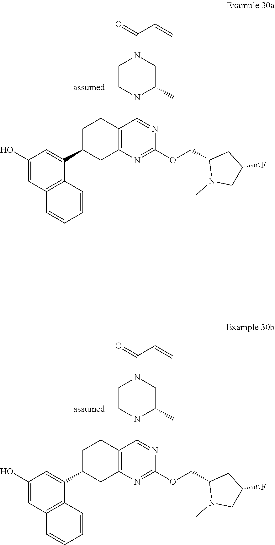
C1(O)=CC2=C(C(C3CC4=C(CC3)C(N3C(C)CN(C(=O)C=C)CC3)=NC(OCC3N(C)CC(F)C3)=N4)=C1)C=CC=C2.C1(O)=CC2=C(C(C3CC4=C(CC3)C(N3C(C)CN(C(=O)C=C)CC3)=NC(OCC3N(C)CC(F)C3)=N4)=C1)C=CC=C2
